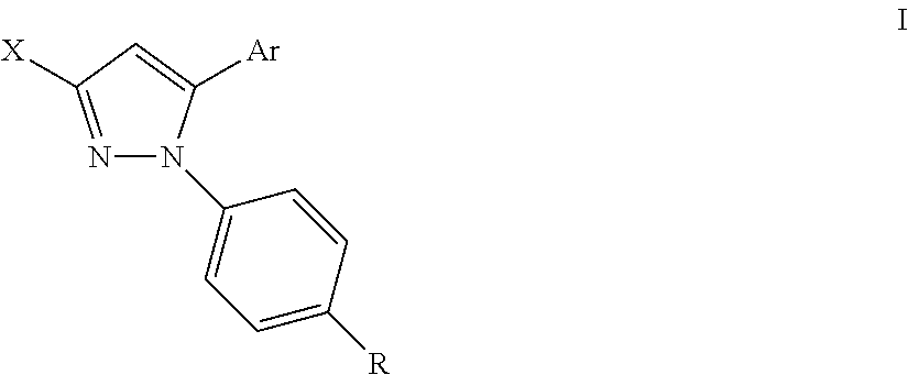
C1=C([Ar])N(C2=CC=C([R])C=C2)N=C1[X]
